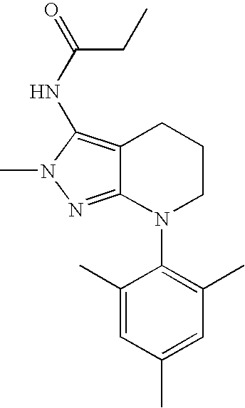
C12=NN(C)C(NC(=O)CC)=C1CCCN2C1=C(C)C=C(C)C=C1C
